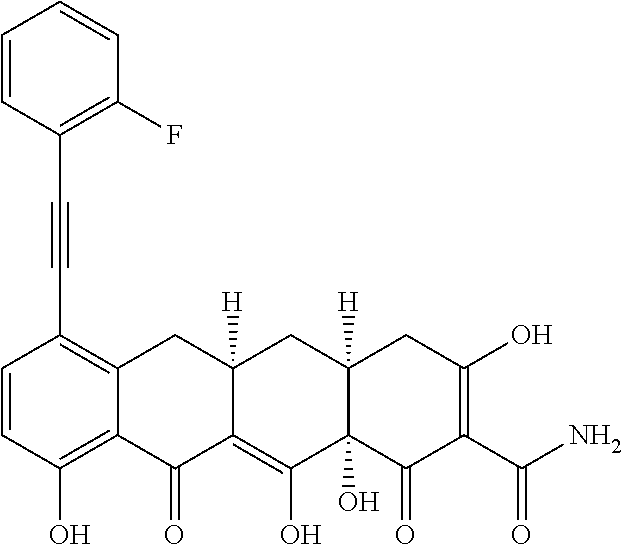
C1=CC(O)=C2C(=C1C#CC1=C(F)C=CC=C1)CC1([H])C(=C(O)C3(O)C([H])(C1)CC(O)=C(C(N)=O)C3=O)C2=O
